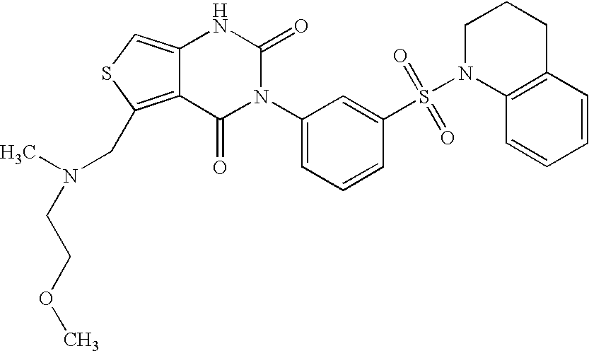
C12=C(CN(C)CCOC)SC=C1NC(=O)N(C1=CC=CC(S(N3C4=C(CCC3)C=CC=C4)(=O)=O)=C1)C2=O
